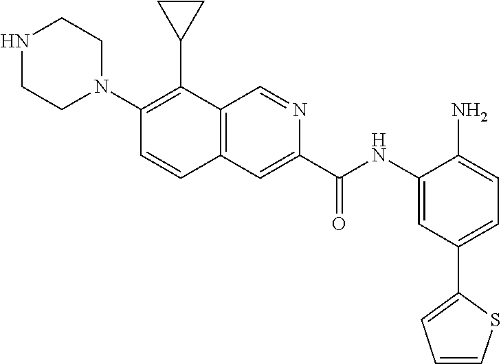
C1=C(C(NC2=CC(C3=CC=CS3)=CC=C2N)=O)N=CC2=C1C=CC(N1CCNCC1)=C2C1CC1
